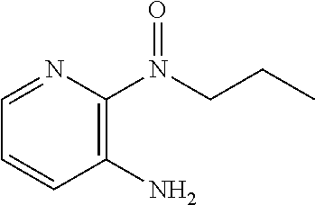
C1(N)=C(N(CCC)=O)N=CC=C1
